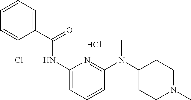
Cl.C(=O)(NC1=CC=CC(N(C2CCN(C)CC2)C)=N1)C1=CC=CC=C1Cl
